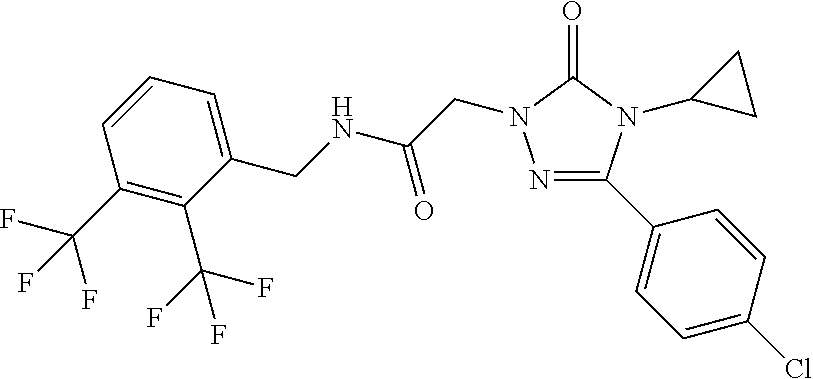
N1=C(C2=CC=C(Cl)C=C2)N(C2CC2)C(=O)N1CC(=O)NCC1=CC=CC(C(F)(F)F)=C1C(F)(F)F
